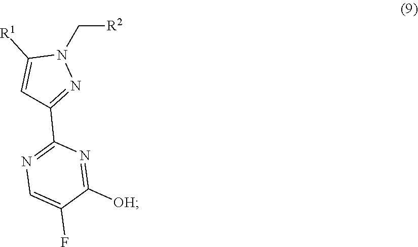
C1=C([R1])N(C[R2])N=C1C1=NC=C(F)C([OH])=N1
